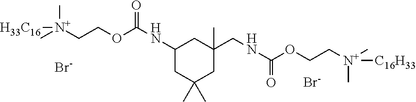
C[N+](CCOC(NC1CC(C)(C)CC(C)(CNC(=O)OCC[N+](C)(C)[C16H33])C1)=O)(C)[H33C16].[Br-].[Br-]
